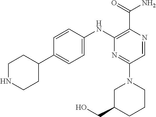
C1(NC2=CC=C(C3CCNCC3)C=C2)=C(C(N)=O)N=CC(N2CC(CO)CCC2)=N1
